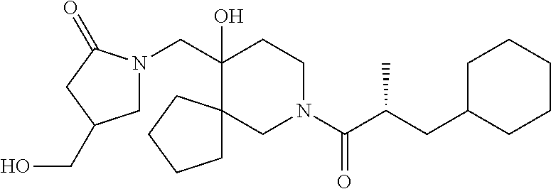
C(C1(O)CCN(C(C(CC2CCCCC2)C)=O)CC12CCCC2)N1CC(CO)CC1=O
